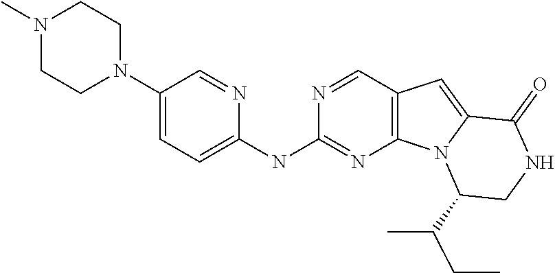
N1=CC2=C(N=C1NC1=CC=C(N3CCN(C)CC3)C=N1)N1C(=C2)C(=O)NCC1C(CC)C
